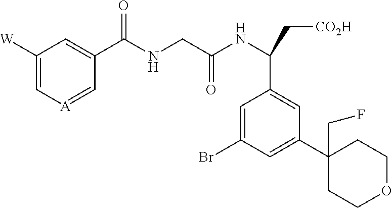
C1([W])=C[A]=CC(C(NCC(NC(C[CO2H])C2=CC(C3(CF)CCOCC3)=CC(Br)=C2)=O)=O)=C1
